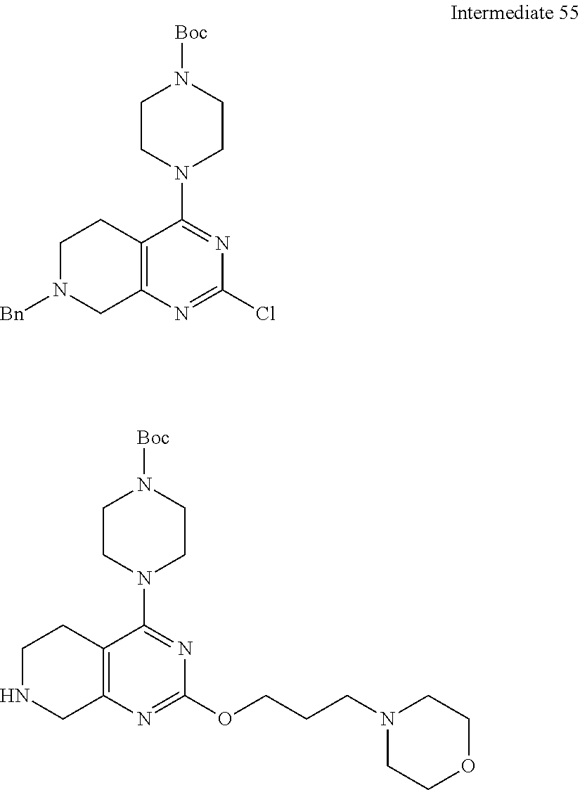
C1CN(C2=NC(Cl)=NC3=C2CCN([Bn])C3)CCN1[Boc].C1CN(C2=NC(OCCCN3CCOCC3)=NC3=C2CCNC3)CCN1[Boc]
